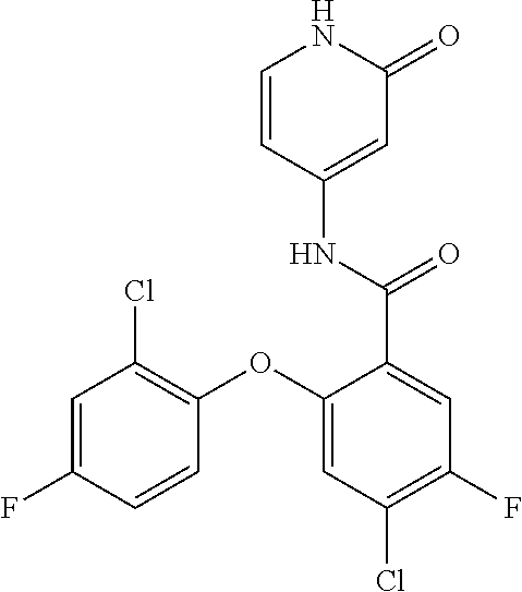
C1=CC(NC(=O)C2=CC(F)=C(Cl)C=C2OC2=C(Cl)C=C(F)C=C2)=CC(=O)N1
